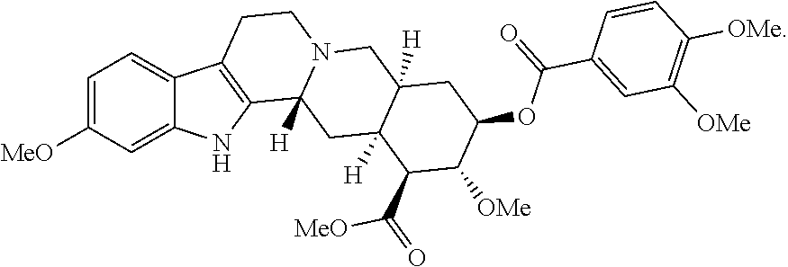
C1([MeO])=CC=C2C(=C1)NC1=C2CCN2C1([H])CC1([H])C([H])(C2)CC(OC(=O)C2=CC([OMe])=C([OMe])C=C2)C([OMe])C1C(=O)[MeO]
